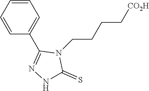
C1=CC=C(C2=NNC(=S)N2CCCC[CO2H])C=C1
